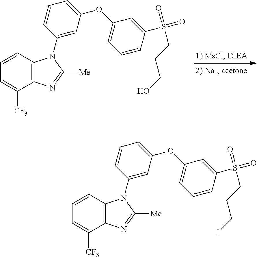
C12=C(C=CC=C1[CF3])N(C1=CC(OC3=CC=CC(S(=O)(=O)CCCO)=C3)=CC=C1)C([Me])=N2.C12=C(C=CC=C1[CF3])N(C1=CC(OC3=CC=CC(S(=O)(=O)CCCI)=C3)=CC=C1)C([Me])=N2
